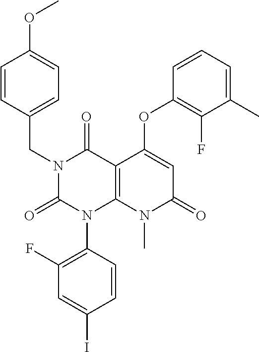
C1(F)=C(N2C3=C(C(=O)N(CC4=CC=C(OC)C=C4)C2=O)C(OC2=C(F)C(C)=CC=C2)=CC(=O)N3C)C=CC(I)=C1
